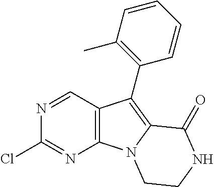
C12=C(C=NC(Cl)=N1)C(C1=C(C)C=CC=C1)=C1N2CCNC1=O
